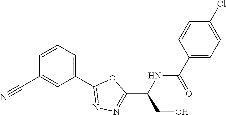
C1=CC=C(C2=NN=C(C(NC(C3=CC=C(Cl)C=C3)=O)CO)O2)C=C1C#N
